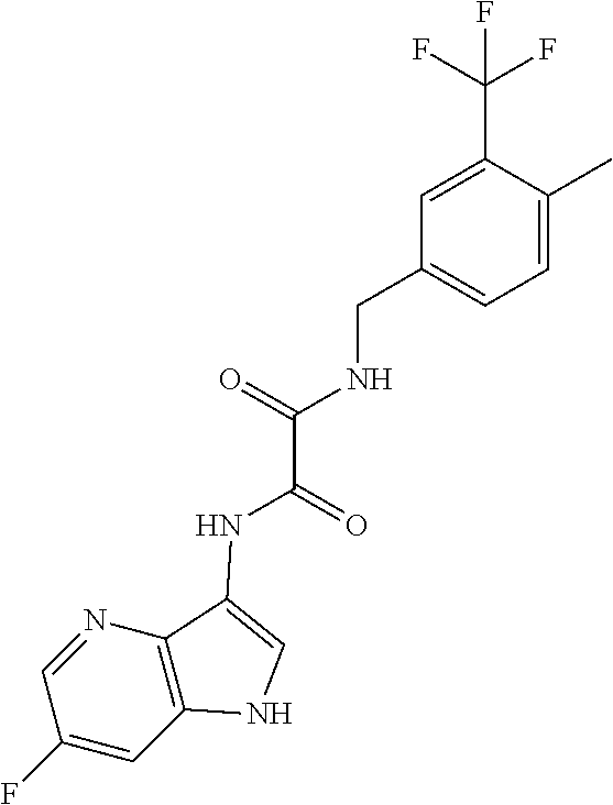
C1=C(C)C(C(F)(F)F)=CC(CNC(C(=O)NC2=CNC3=C2N=CC(F)=C3)=O)=C1
